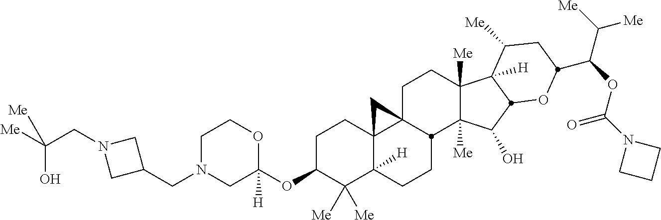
C1N(CC2CN(CC([Me])(O)[Me])C2)CC(OC2C([Me])([Me])C3([H])C4(CC2)C2(CCC5([Me])C([Me])(C(O)C6C5([H])C([Me])CC(C(OC(N5CCC5)=O)C([Me])[Me])O6)C2CC3)C4)([H])OC1
